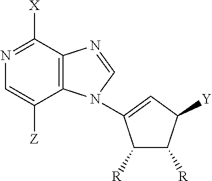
N1=C([X])C2=C(C([Z])=C1)N(C1=CC([Y])C([R])C1[R])C=N2
